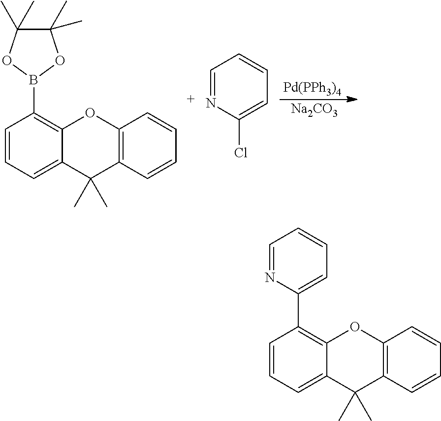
C1=CC=C2C(=C1B1OC(C)(C)C(C)(C)O1)OC1=C(C2(C)C)C=CC=C1.C1=NC(Cl)=CC=C1.[Pd(PPh3)4].[Na2CO3].C1=CC=C2C(=C1C1=CC=CC=N1)OC1=C(C2(C)C)C=CC=C1
